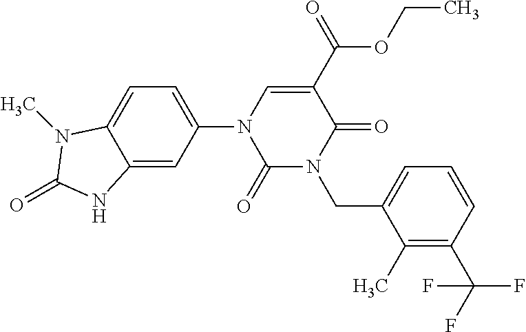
C1(=O)N(CC2=CC=CC(C(F)(F)F)=C2C)C(=O)C(C(=O)OCC)=CN1C1=CC=C2C(=C1)NC(=O)N2C
